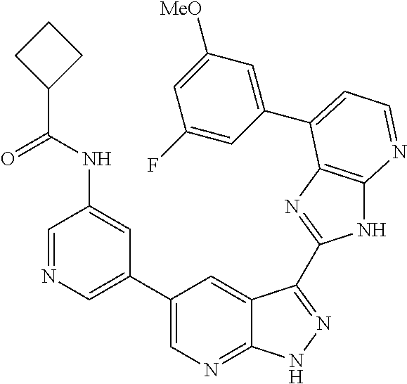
C1(C2=CN=CC(NC(C3CCC3)=O)=C2)=CN=C2C(=C1)C(C1=NC3=C(N1)N=CC=C3C1=CC([MeO])=CC(F)=C1)=NN2
